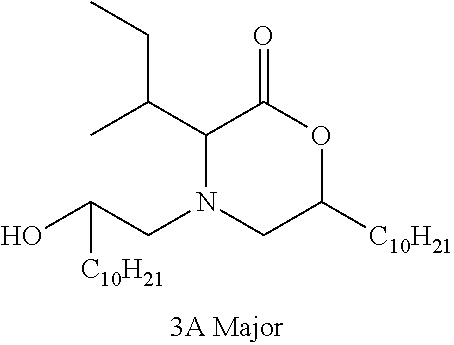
C1(C(C)CC)N(CC(O)[C10H21])CC([C10H21])OC1=O
